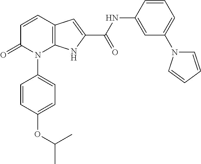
C12=C(C=CC(=O)N1C1=CC=C(OC(C)C)C=C1)C=C(C(NC1=CC(N3C=CC=C3)=CC=C1)=O)N2
